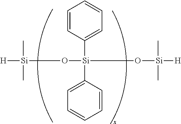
[H][Si](C)(C)O[Si](C1=CC=CC=C1)(C1=CC=CC=C1)O[Si](C)(C)[H]
